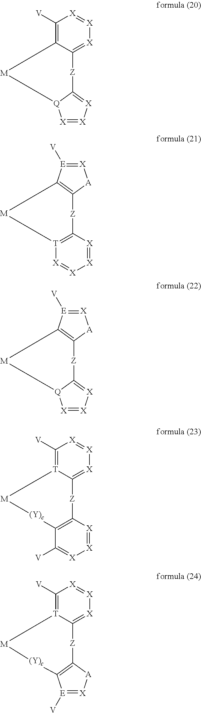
C1([V])=C2C(=[X][X]=[X]1)[Z]C1=[X][X]=[X][Q]1[M]2.[Z]1C2=[T]([X]=[X][X]=[X]2)[M]C2=C1[A][X]=[E]2[V].[Z]1C2=C([E]([V])=[X][A]2)[M][Q]2[X]=[X][X]=C12.C1([V])=[T]2C(=[X][X]=[X]1)[Z]C1=C(C([V])=[X][X]=[X]1)[(Y)c][M]2.C1([V])=[T]2C(=[X][X]=[X]1)[Z]C1=C([E]([V])=[X][A]1)[(Y)c][M]2
